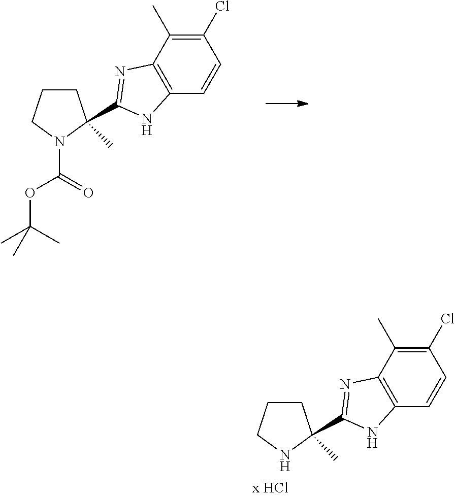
C1CCN(C(OC(C)(C)C)=O)C1(C)C1=NC2=C(C=CC(Cl)=C2C)N1.C1CCNC1(C)C1=NC2=C(C=CC(Cl)=C2C)N1
